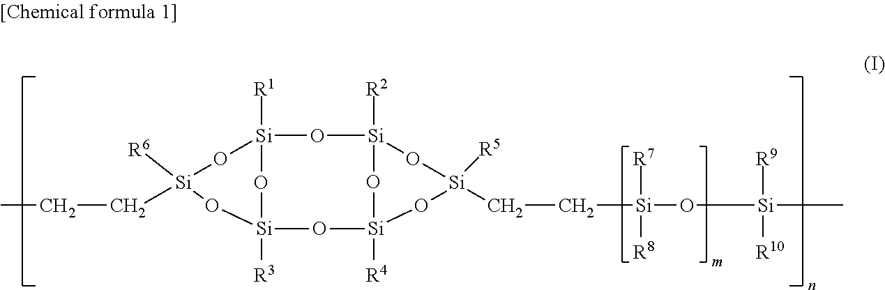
[Si]12([R1])O[Si]3([R2])O[Si]([R5])(CC[Si](O[Si](C)([R9])[R10])([R7])[R8])O[Si]([R4])(O3)O[Si]([R3])(O1)O[Si]([R6])(CCC)O2
